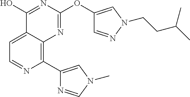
C1=C2C(=C(C3=CN(C)C=N3)N=C1)N=C(OC1=CN(CCC(C)C)N=C1)N=C2O
